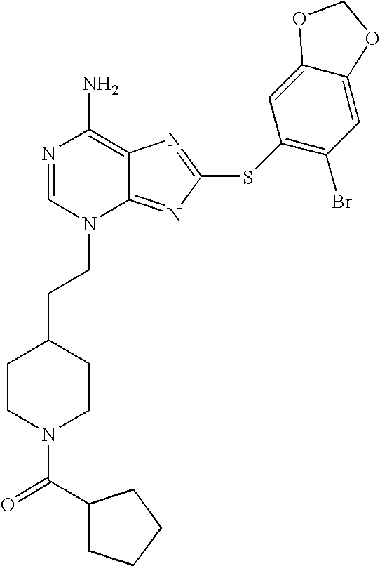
N1=CN(CCC2CCN(C(=O)C3CCCC3)CC2)C2=NC(SC3=C(Br)C=C4C(=C3)OCO4)=NC2=C1N
